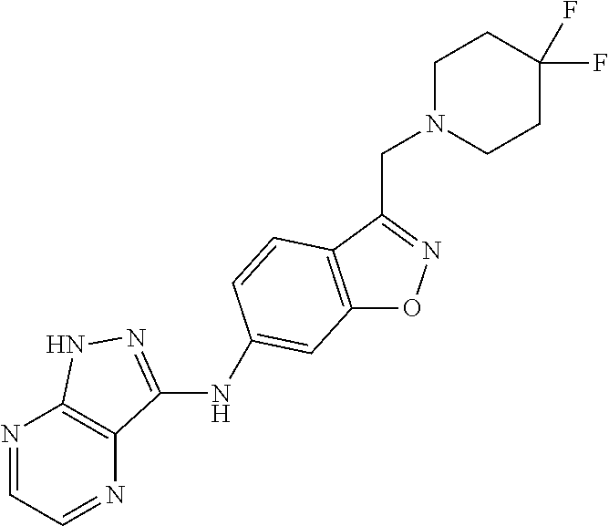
C12=C(C(CN3CCC(F)(F)CC3)=NO1)C=CC(NC1=NNC3=C1N=CC=N3)=C2
